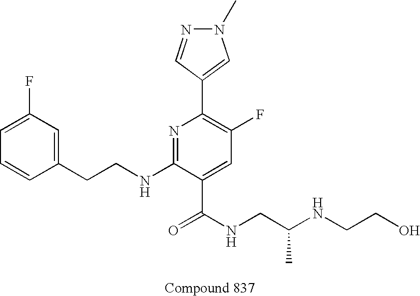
C1=CC(CCNC2=NC(C3=CN(C)N=C3)=C(F)C=C2C(NCC(NCCO)C)=O)=CC(F)=C1
